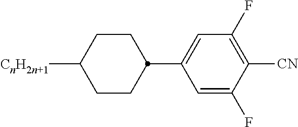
C1CC(C2=CC(F)=C([CN])C(F)=C2)CCC1[CnH2n+1]
